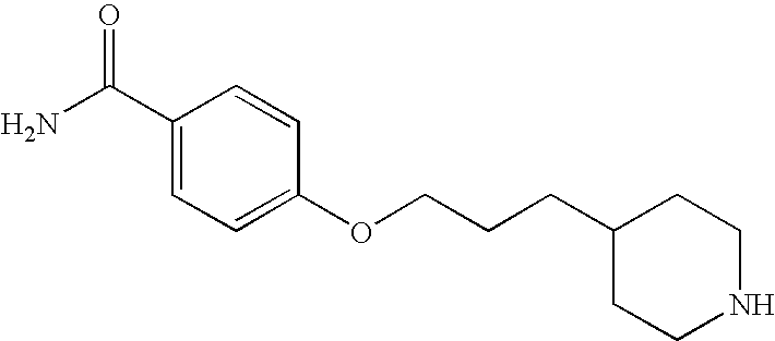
C1(C(N)=O)=CC=C(OCCCC2CCNCC2)C=C1
